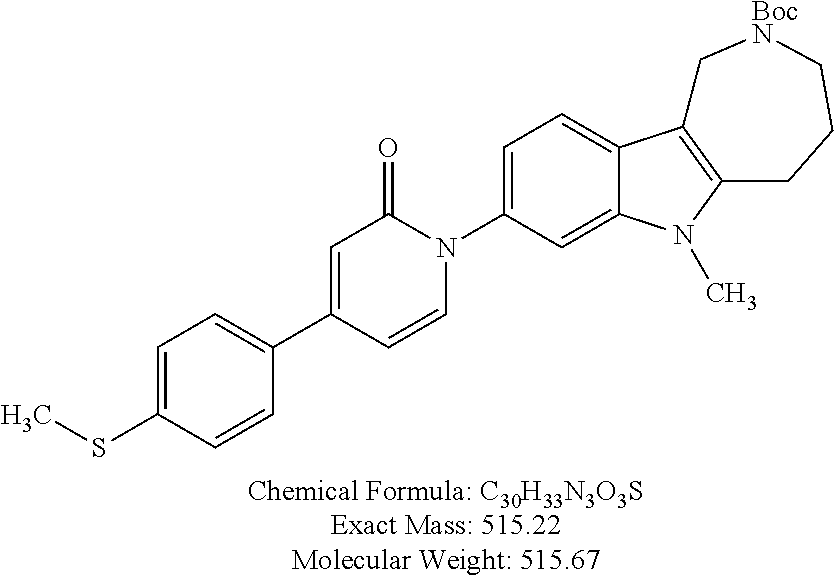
C1=C(SC)C=CC(C2=CC(=O)N(C3=CC=C4C(=C3)N(C)C3=C4C[BocN]CCC3)C=C2)=C1
